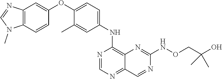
C12=C(C=CC(OC3=CC=C(NC4=C5C(=NC=N4)C=NC(NOCC(O)(C)C)=N5)C=C3C)=C1)N(C)C=N2
